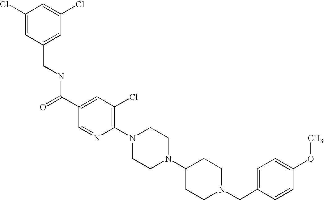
C(N1CCC(N2CCN(C3=C(Cl)C=C(C(=O)NCC4=CC(Cl)=CC(Cl)=C4)C=N3)CC2)CC1)C1=CC=C(OC)C=C1
